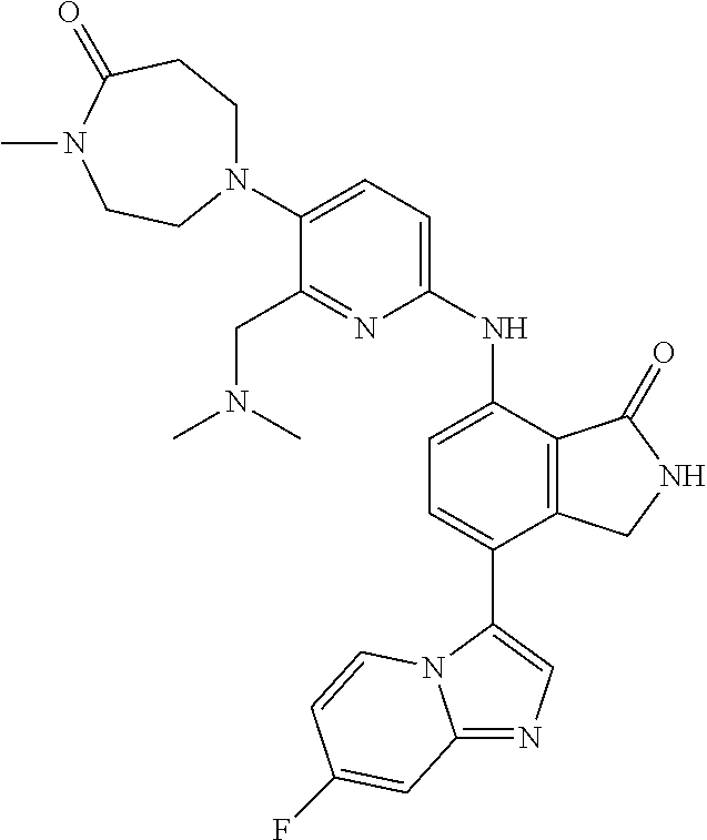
C1(N2CCC(=O)N(C)CC2)=CC=C(NC2=CC=C(C3=CN=C4N3C=CC(F)=C4)C3=C2C(=O)NC3)N=C1CN(C)C
